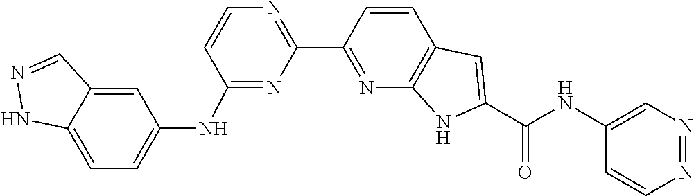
C1=CC2=C(N=C1C1=NC=CC(NC3=CC=C4NN=CC4=C3)=N1)NC(C(=O)NC1=CN=NC=C1)=C2
